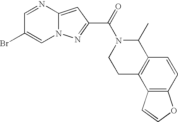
N1=CC(Br)=CN2C1=CC(C(=O)N1CCC3=C(C1C)C=CC1=C3C=CO1)=N2
